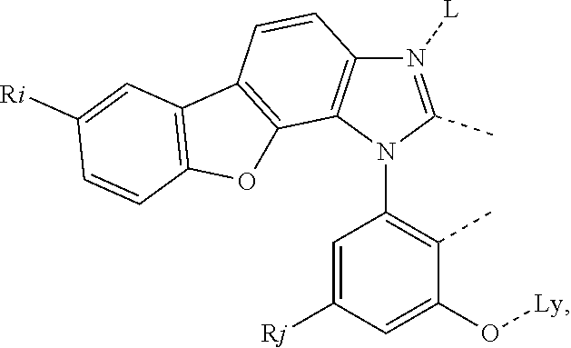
N1([L])=C(C)N(C2=C(C)C(O[Ly])=CC([Rj])=C2)C2=C1C=CC1=C2OC2=C1C=C([Ri])C=C2
